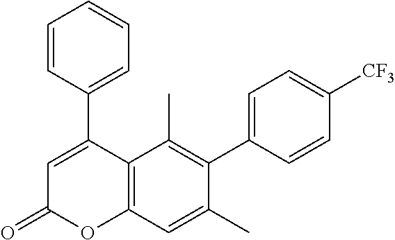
C1(C2=CC(=O)OC3=C2C(C)=C(C2=CC=C([CF3])C=C2)C(C)=C3)=CC=CC=C1
